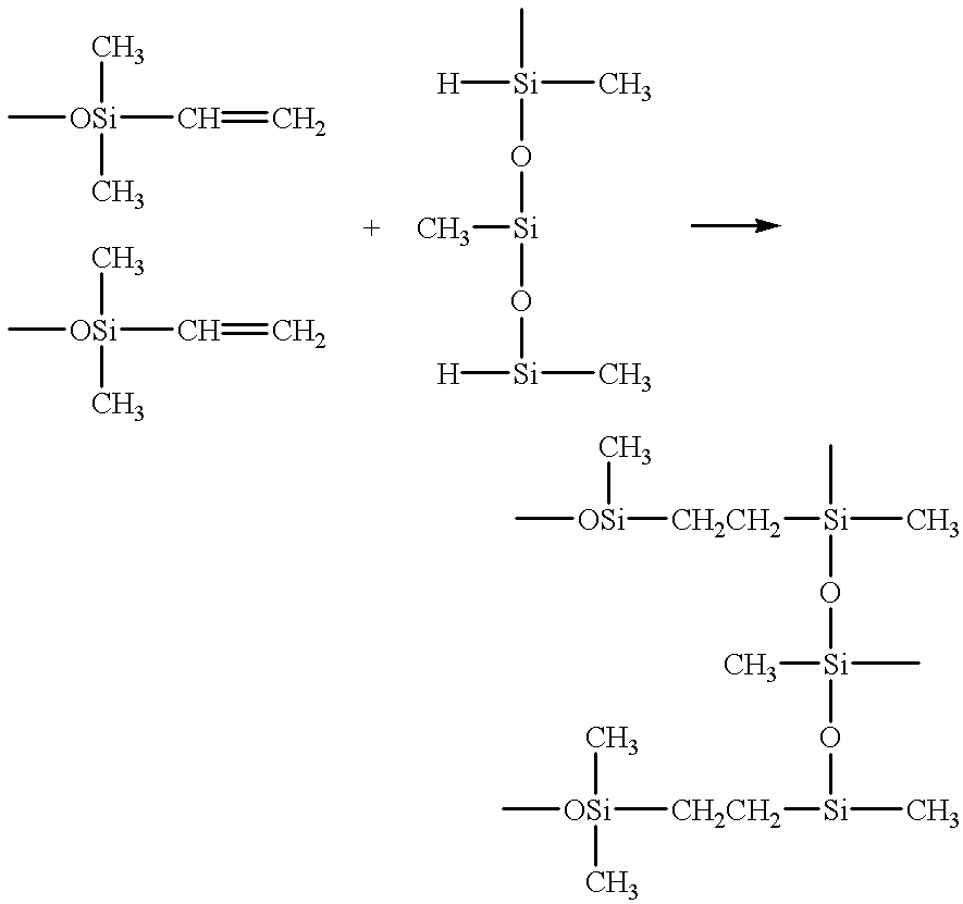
C[OSi](C=C)(C)C.C[OSi](C=C)(C)C.C[Si](O[Si]([H])(C)C)O[Si]([H])C.C[Si](O[Si](O[Si](C)[CH2CH2][OSi](C)(C)C)(C)C)(C)[CH2CH2][OSi](C)C
